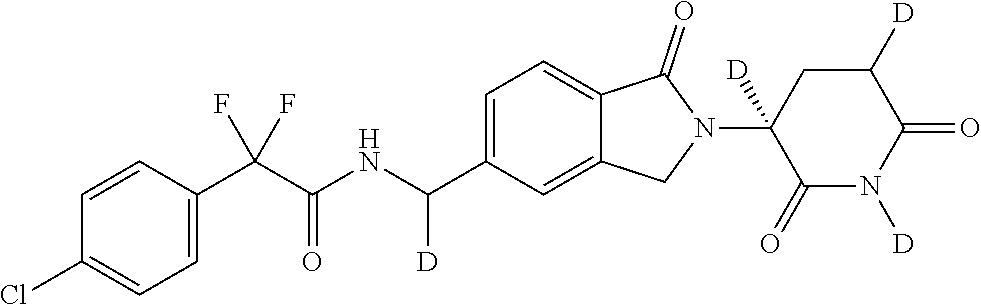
C1=CC(C(C(NC(C2=CC=C3C(=C2)CN(C2([D])C(=O)N([D])C(=O)C([D])C2)C3=O)[D])=O)(F)F)=CC=C1Cl
